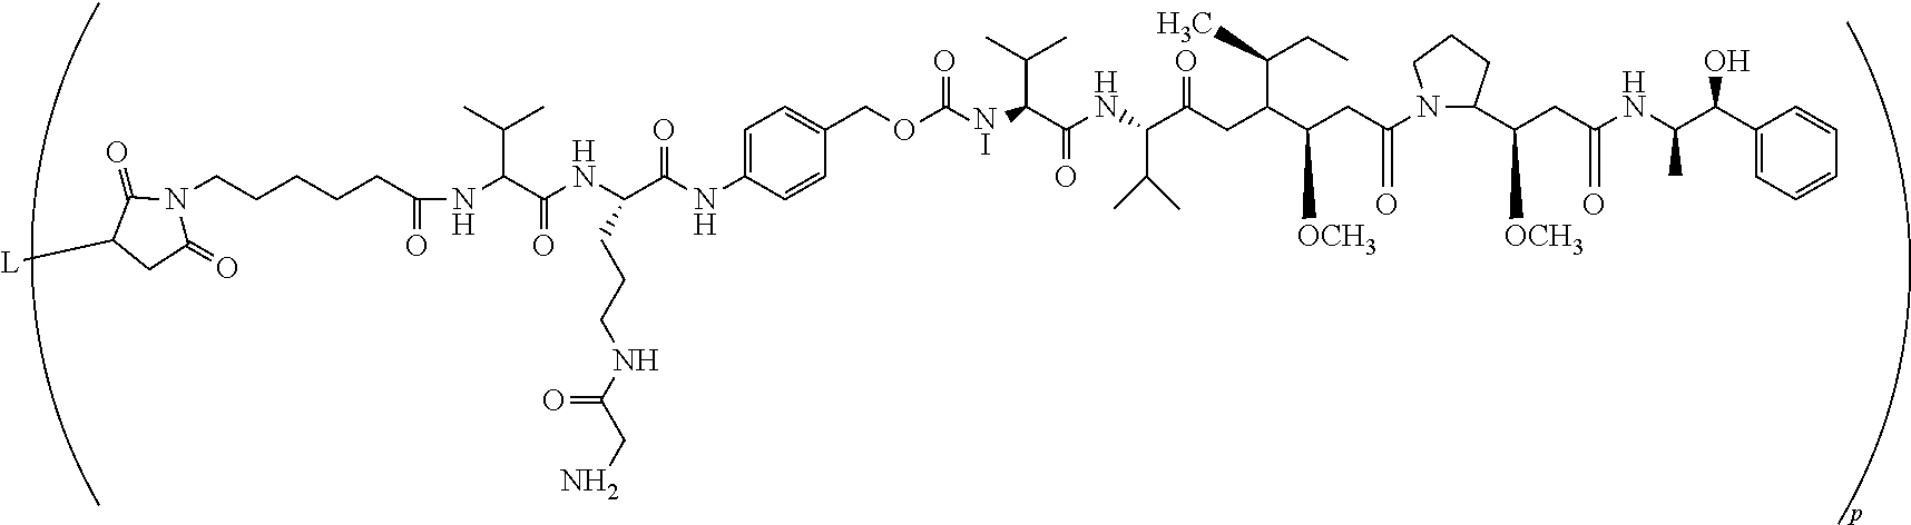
C1([L])CC(=O)N(CCCCCC(=O)NC(C(NC(C(NC2=CC=C(COC([NI]C(C(NC(C(CC(C(CC(N3C(C(CC(NC(C(C4=CC=CC=C4)O)C)=O)[OCH3])CCC3)=O)[OCH3])C(CC)C)=O)C(C)C)=O)C(C)C)=O)C=C2)=O)CCCNC(CN)=O)=O)C(C)C)C1=O
